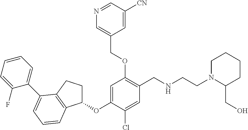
C1(OC2=CC(OCC3=CN=CC([CN])=C3)=C(CNCCN3C(CO)CCCC3)C=C2Cl)CCC2=C1C=CC=C2C1=CC=CC=C1F
